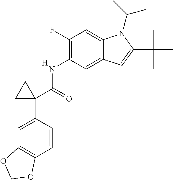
N(C1=C(F)C=C2C(=C1)C=C(C(C)(C)C)N2C(C)C)C(C1(C2=CC3=C(C=C2)OCO3)CC1)=O.[H]
